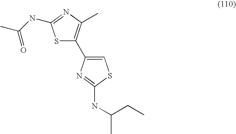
S1C(C2=CSC(NC(C)CC)=N2)=C(C)N=C1NC(C)=O
